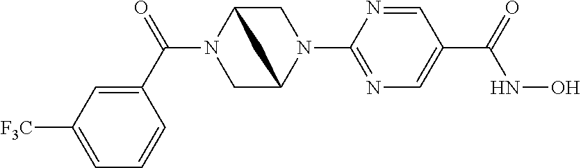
C1(C(=O)N2CC3N(C4=NC=C(C(=O)NO)C=N4)CC2C3)=CC([F3C])=CC=C1
